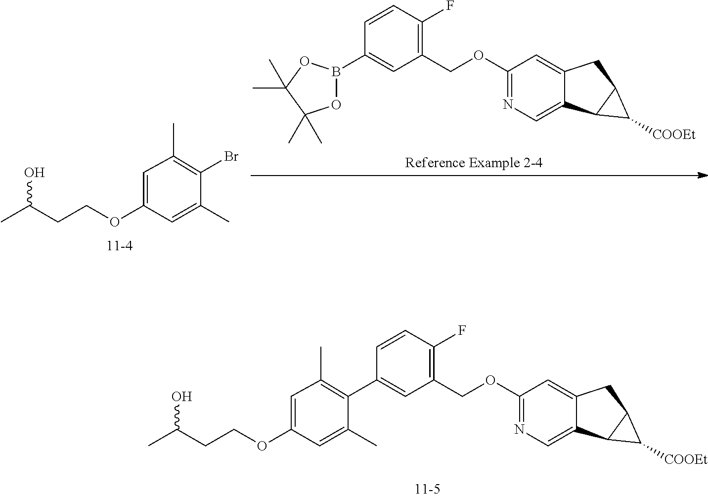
C1(COC2=NC=C3C(=C2)CC2C3C2[COOEt])=C(F)C=CC(C2=C(C)C=C(OCCC(C)O)C=C2C)=C1.C1=C(OCCC(C)O)C=C(C)C(Br)=C1C.O1B(C2=CC(COC3=NC=C4C(=C3)CC3C4C3[COOEt])=C(F)C=C2)OC(C)(C)C1(C)C
